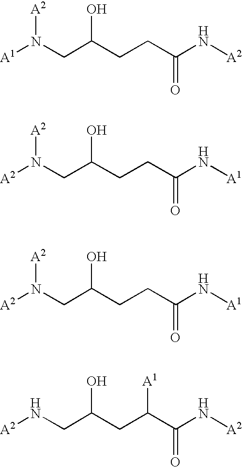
[A1]N([A2])CC(CCC(=O)N[A2])O.[A2]N([A2])CC(CCC(=O)N[A1])O.[A2]N([A2])CC(CCC(=O)N[A1])O.[A2]NCC(CC(C(=O)N[A2])[A1])O
